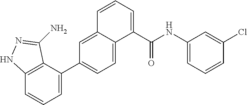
C12=C(C(C3=CC=C4C(=C3)C=CC=C4C(NC3=CC=CC(Cl)=C3)=O)=CC=C1)C(N)=NN2
